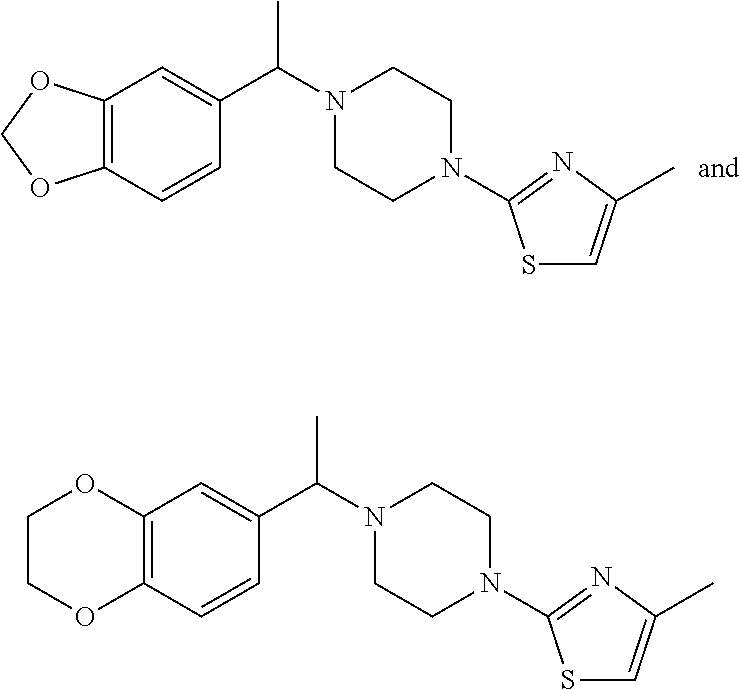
C12=C(C=CC(C(N3CCN(C4=NC(C)=CS4)CC3)C)=C1)OCO2.C12=C(C=CC(C(N3CCN(C4=NC(C)=CS4)CC3)C)=C1)OCCO2
